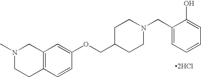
N1(C)CCC2=C(C1)C=C(OCC1CCN(CC3=CC=CC=C3O)CC1)C=C2.[2HCl]
